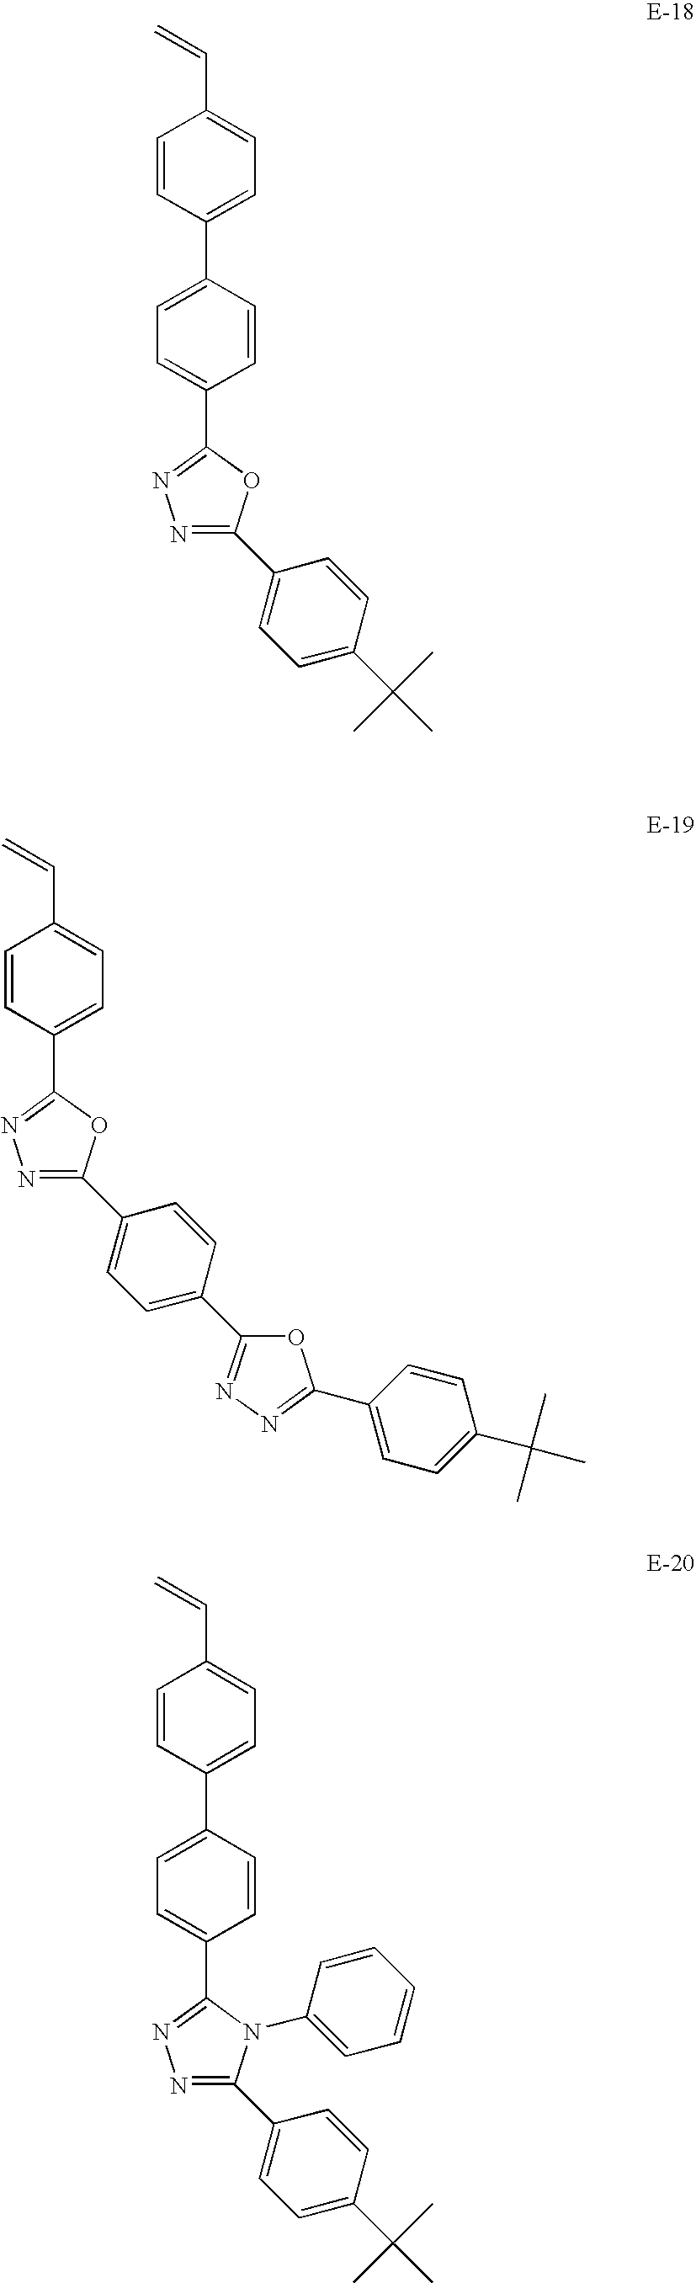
C1=CC(C2=CC=C(C3=NN=C(C4=CC=C(C(C)(C)C)C=C4)O3)C=C2)=CC=C1C=C.C1(C=C)=CC=C(C2=NN=C(C3=CC=C(C4=NN=C(C5=CC=C(C(C)(C)C)C=C5)O4)C=C3)O2)C=C1.C1=CC(C2=CC=C(C3=NN=C(C4=CC=C(C(C)(C)C)C=C4)N3C3=CC=CC=C3)C=C2)=CC=C1C=C
